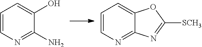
C1=CN=C2C(=C1)OC([SCH3])=N2.C1=CN=C(N)C(O)=C1
